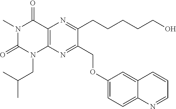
C12=C(N=C(COC3=CC=C4C(=C3)C=CC=N4)C(CCCCCO)=N1)N(CC(C)C)C(=O)N(C)C2=O
